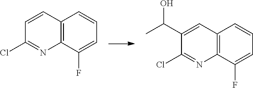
C12=C(C(F)=CC=C1)N=C(Cl)C=C2.C12=C(C(F)=CC=C1)N=C(Cl)C(C(C)O)=C2
